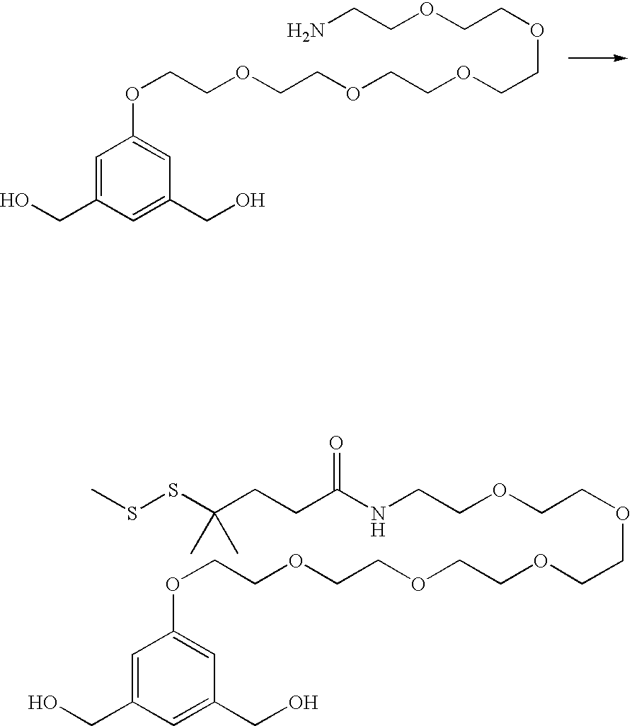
C1=C(CO)C=C(CO)C=C1OCCOCCOCCOCCOCCOCCN.C1=C(CO)C=C(CO)C=C1OCCOCCOCCOCCOCCOCCNC(CCC(SSC)(C)C)=O
